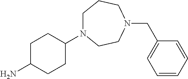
C1C(N)CCC(N2CCCN(CC3=CC=CC=C3)CC2)C1
